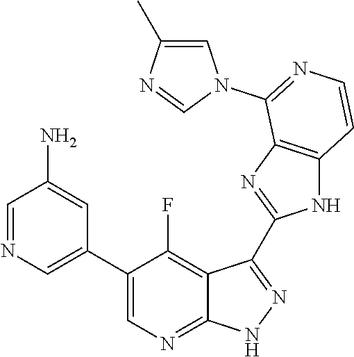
C1=NC=C(C2=CN=C3C(=C2F)C(C2=NC4=C(N2)C=CN=C4N2C=C(C)N=C2)=N[N H]3)C=C1N
